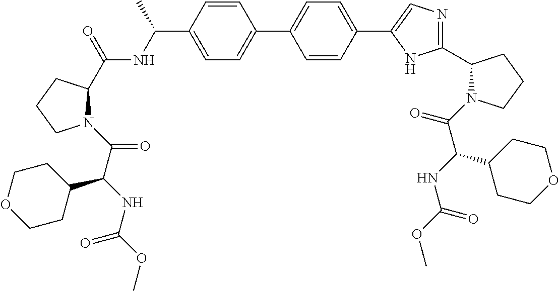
C1=CC(C(NC(C2N(C(C(C3CCOCC3)NC(=O)OC)=O)CCC2)=O)C)=CC=C1C1=CC=C(C2=CN=C(C3N(C(C(NC(OC)=O)C4CCOCC4)=O)CCC3)N2)C=C1
